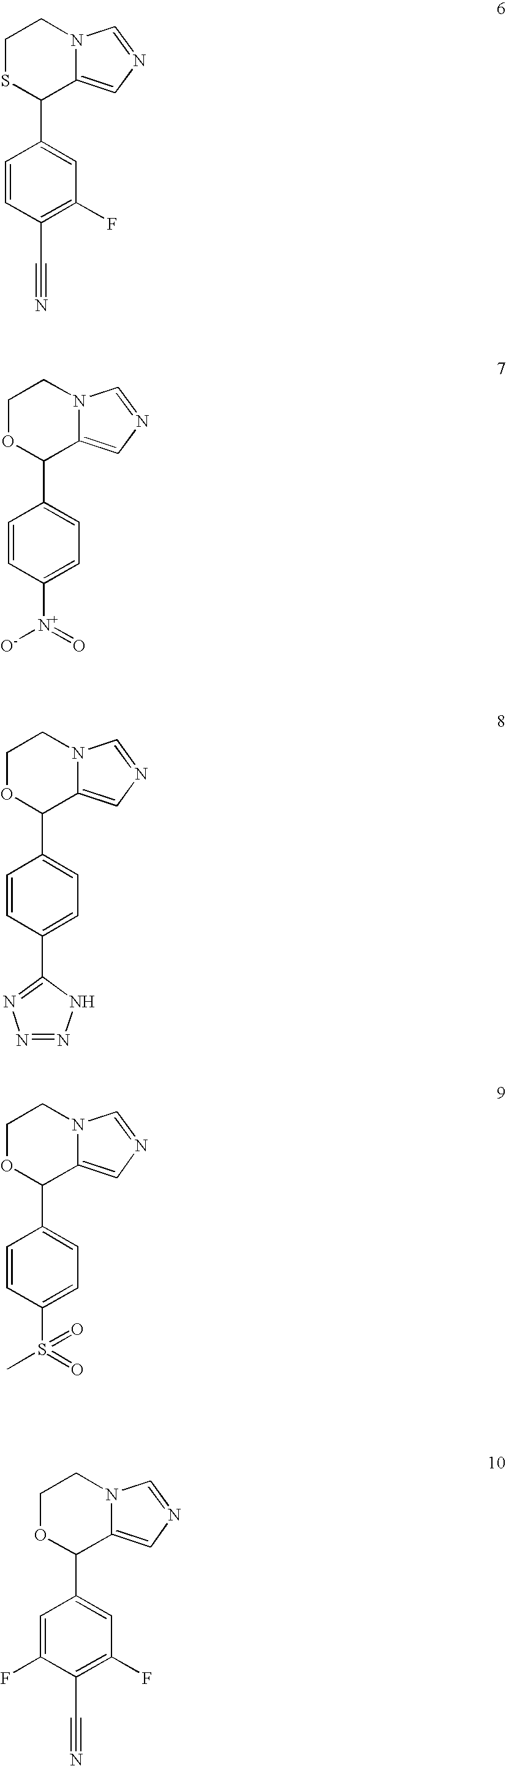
C1SC(C2=CC(F)=C(C#N)C=C2)C2=CN=CN2C1.C1OC(C2=CC=C([N+](=O)[O-])C=C2)C2=CN=CN2C1.C1OC(C2=CC=C(S(=O)(C)=O)C=C2)C2=CN=CN2C1.C1OC(C2=CC(F)=C(C#N)C(F)=C2)C2=CN=CN2C1.C1OC(C2=CC=C(C3=NN=NN3)C=C2)C2=CN=CN2C1
